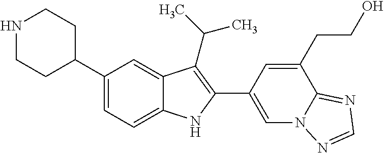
N1CCC(C2=CC=C3C(=C2)C(C(C)C)=C(C2=CN4C(=NC=N4)C(CCO)=C2)N3)CC1
